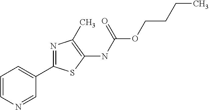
C1(NC(=O)OCCCC)=C(C)N=C(C2=CC=CN=C2)S1
